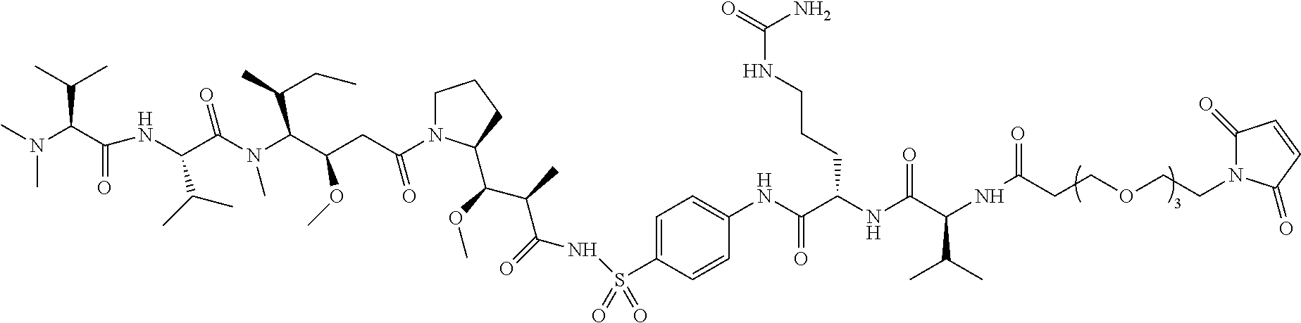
N(C(C(=O)NC(C(C)C)C(N(C(C(CC(N1CCCC1C(C(C(NS(C1=CC=C(NC(C(NC(C(C(C)C)NC(CCOCCN2C(=O)C=CC2=O)=O)=O)CCCNC(N)=O)=O)C=C1)(=O)=O)=O)C)OC)=O)OC)C(C)CC)C)=O)C(C)C)(C)C
